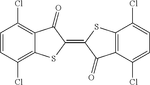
C1(=C2C(=O)C3=C(S2)C(Cl)=CC=C3Cl)C(=O)C2=C(Cl)C=CC(Cl)=C2S1
